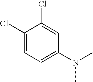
C1(Cl)=CC=C(N(C)C)C=C1Cl
